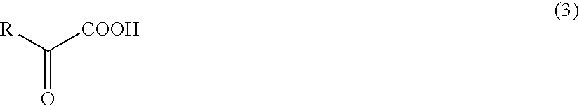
C([COOH])([R])=O
